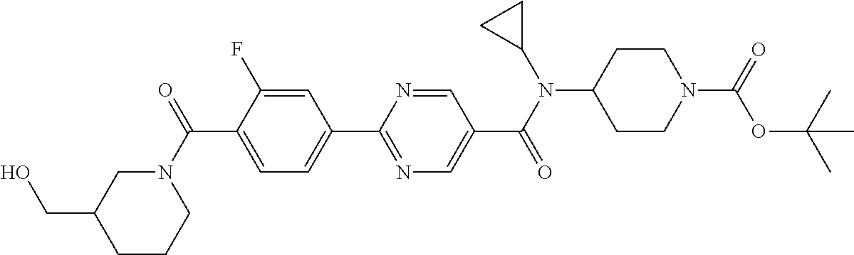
C1(C(N2CC(CO)CCC2)=O)=CC=C(C2=NC=C(C(N(C3CC3)C3CCN(C(=O)OC(C)(C)C)CC3)=O)C=N2)C=C1F
